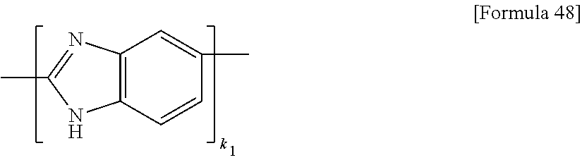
C12=C(N=C(C)N1)C=C(C)C=C2
